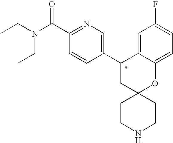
C1(C2CC3(OC4=CC=C(F)C=C24)CCNCC3)=CN=C(C(N(CC)CC)=O)C=C1
